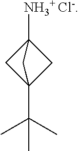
[NH3+ Cl-]C12CC(C(C)(C)C)(C1)C2
